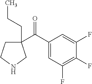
C1(C(C2=CC(F)=C(F)C(F)=C2)=O)(CCC)CCNC1
